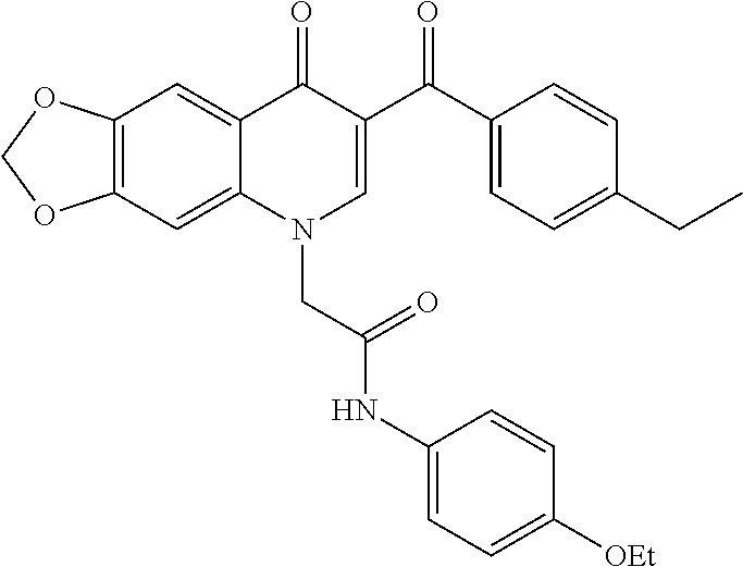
C12=C(C=C3C(=C1)C(=O)C(C(C1=CC=C(CC)C=C1)=O)=CN3CC(NC1=CC=C([OEt])C=C1)=O)OCO2
